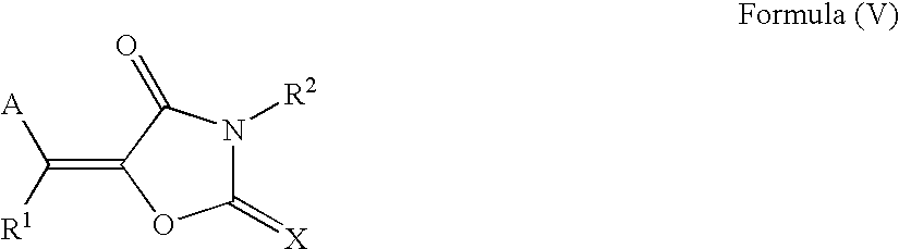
C1(=[X])N([R2])C(=O)C(=C([R1])[A])O1
